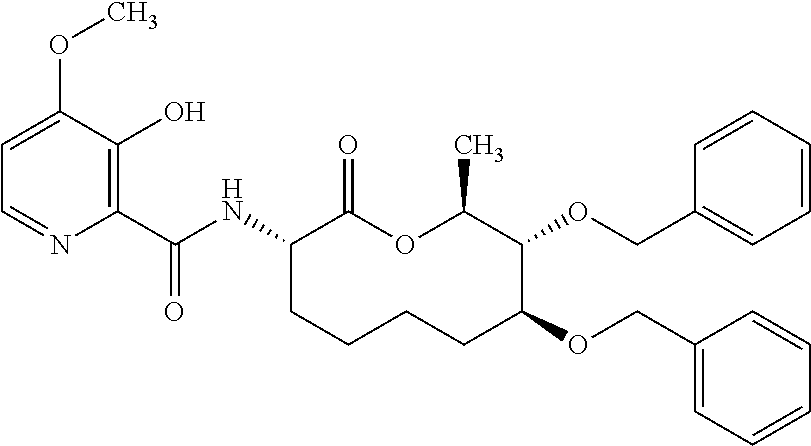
C1(C(NC2C(=O)OC(C)C(OCC3=CC=CC=C3)C(OCC3=CC=CC=C3)CCCC2)=O)=C(O)C(OC)=CC=N1
